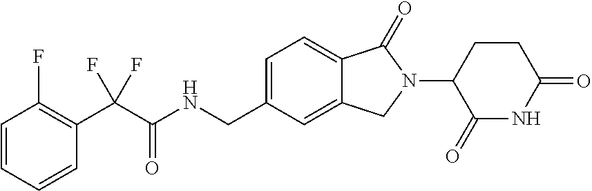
C1=CC=CC(C(C(NCC2=CC=C3C(=C2)CN(C2C(=O)NC(=O)CC2)C3=O)=O)(F)F)=C1F
